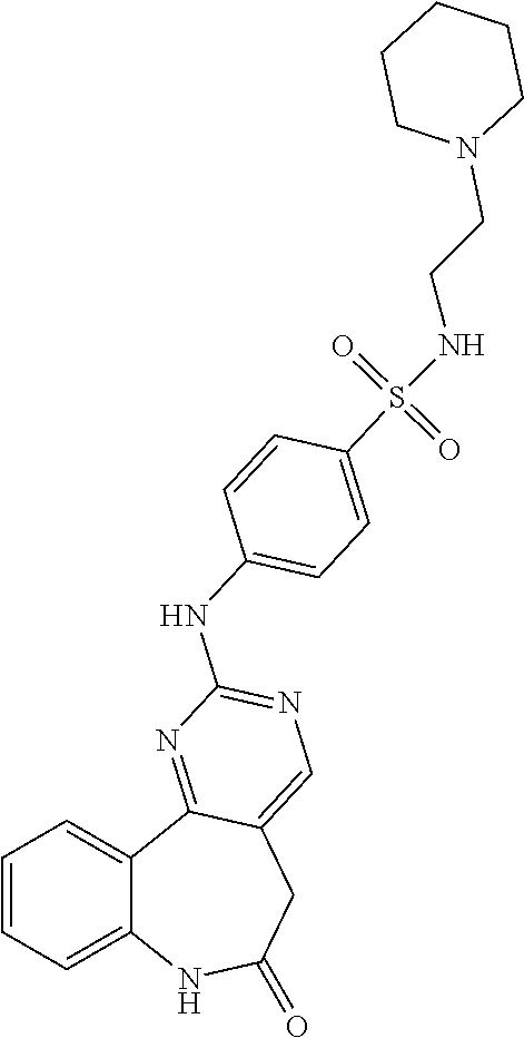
C1=CC=C2C(=C1)C1=NC(NC3=CC=C(S(NCCN4CCCCC4)(=O)=O)C=C3)=NC=C1CC(=O)N2
